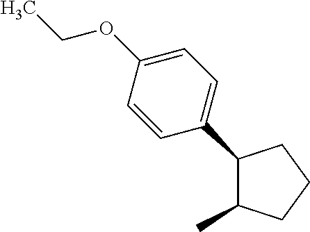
C1(C2=CC=C(OCC)C=C2)C(C)CCC1
